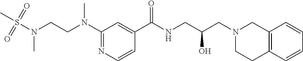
C1(C(NCC(CN2CC3=C(CC2)C=CC=C3)O)=O)=CC(N(CCN(S(C)(=O)=O)C)C)=NC=C1
